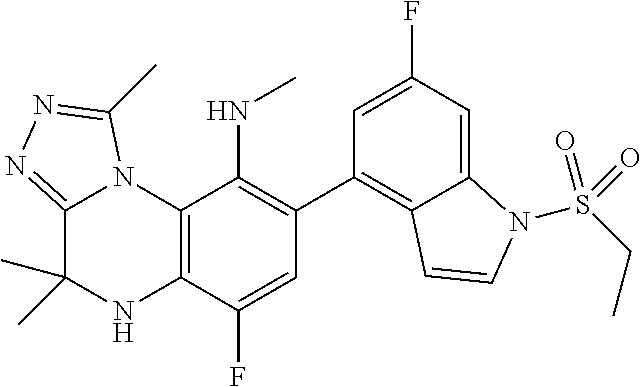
C1(C2=C3C(=CC(F)=C2)N(S(CC)(=O)=O)C=C3)=C(NC)C2=C(C(F)=C1)NC(C)(C)C1=NN=C(C)N21
